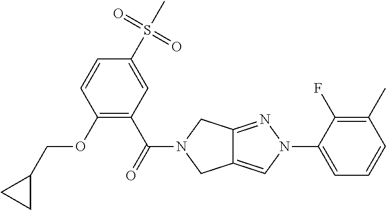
O(C1=C(C(=O)N2CC3=CN(C4=CC=CC(C)=C4F)N=C3C2)C=C(S(C)(=O)=O)C=C1)CC1CC1
